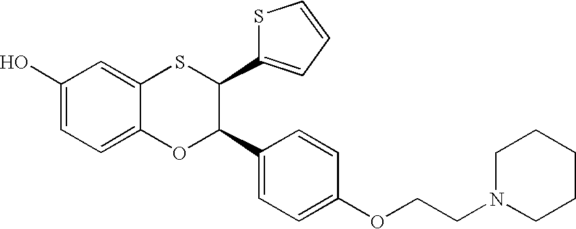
C1(O)=CC=C2C(=C1)SC(C1=CC=CS1)C(C1=CC=C(OCCN3CCCCC3)C=C1)O2
